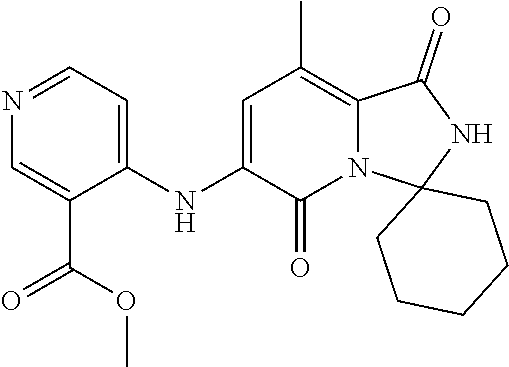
C1=C(C(=O)OC)C(NC2=CC(C)=C3N(C2=O)C2(NC3=O)CCCCC2)=CC=N1
